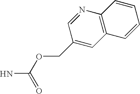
O(C(=O)N)CC1=CC2=C(N=C1)C=CC=C2
